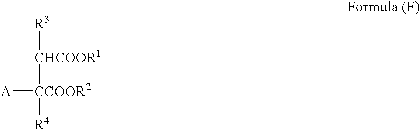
[R3][CHCOOR1][CCOOR2]([A])[R4]
